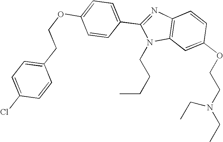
C1=C(OCCC2=CC=C(Cl)C=C2)C=CC(C2=NC3=C(N2CCCC)C=C(OCCN(CC)CC)C=C3)=C1
